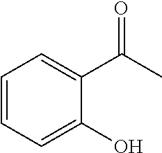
C1=CC=C(O)C(C(=O)C)=C1
